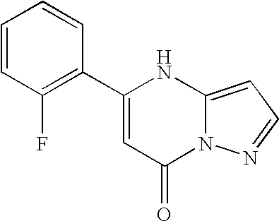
C1=CC(F)=C(C2=CC(=O)N3C(=CC=N3)N2)C=C1
